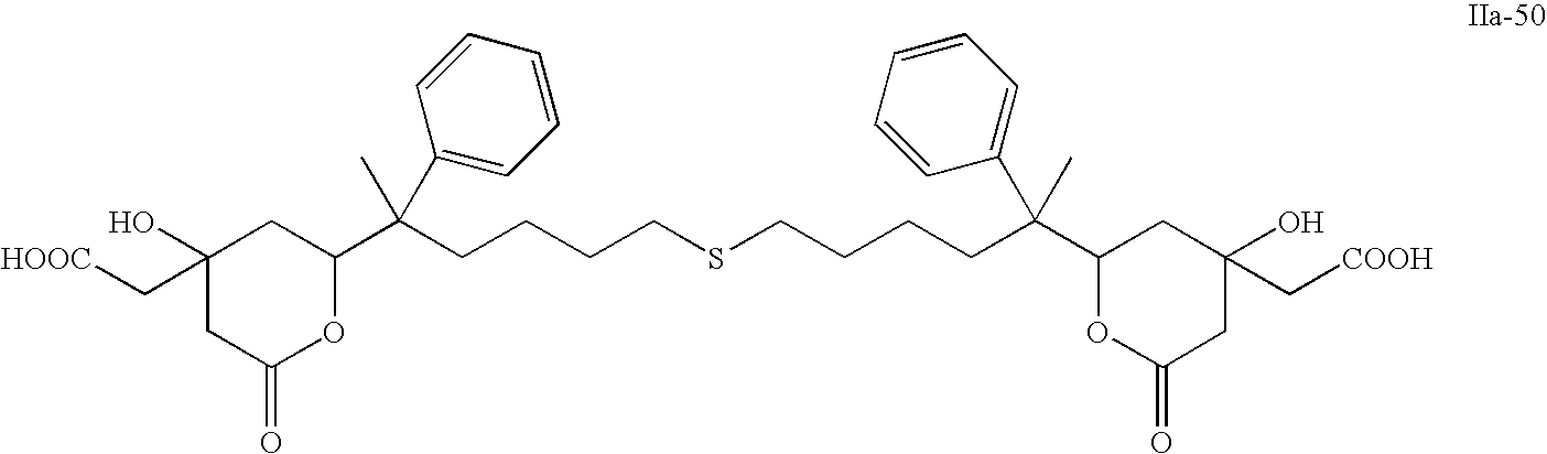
C(CCSCCCCC(C1CC(O)(C[COOH])CC(=O)O1)(C)C1=CC=CC=C1)CC(C1OC(=O)CC(O)(C[COOH])C1)(C1=CC=CC=C1)C
